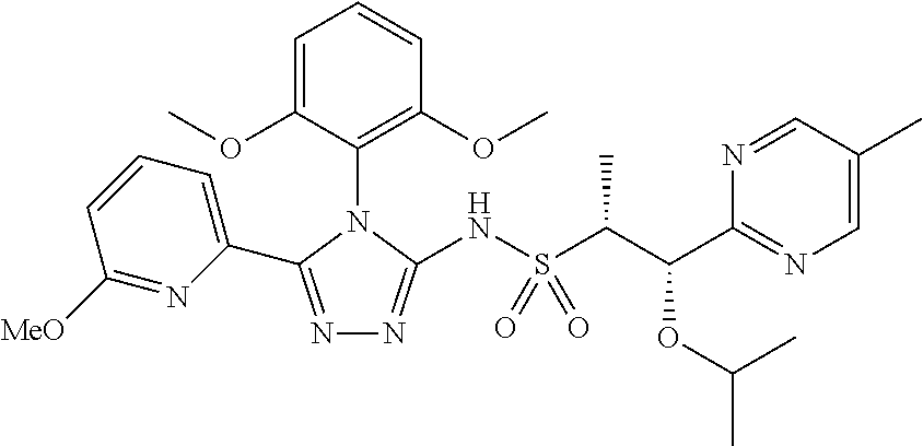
N1=C(C2=CC=CC([MeO])=N2)N(C2=C(OC)C=CC=C2OC)C(NS(=O)(=O)C(C(C2=NC=C(C)C=N2)OC(C)C)C)=N1
